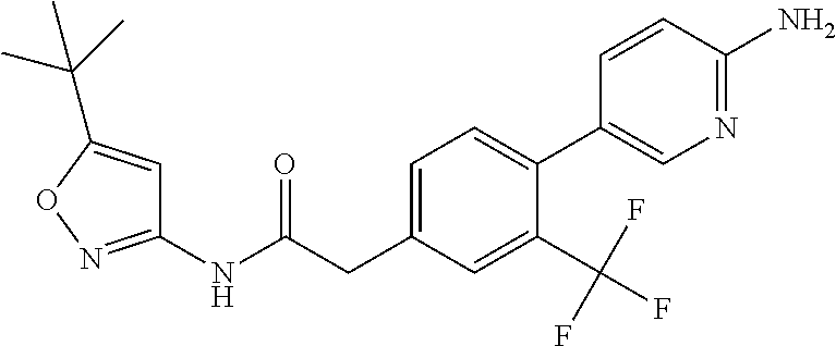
C1(NC(=O)CC2=CC=C(C3=CN=C(N)C=C3)C(C(F)(F)F)=C2)=NOC(C(C)(C)C)=C1
